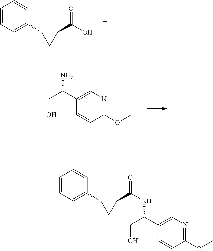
C1=CC=C(C2CC2C(O)=O)C=C1.C1(C(CO)N)=CN=C(OC)C=C1.C1=CC=C(C2CC2C(NC(CO)C2=CN=C(OC)C=C2)=O)C=C1
